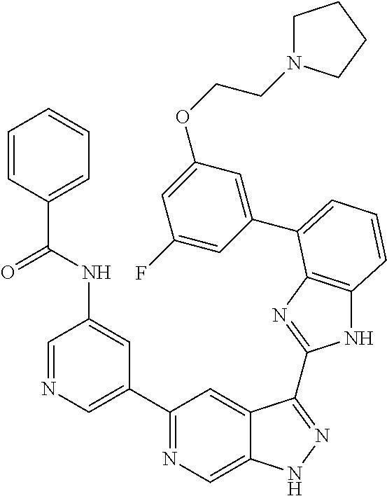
C1(C2=NC=C3C(=C2)C(C2=NC4=C(N2)C=CC=C4C2=CC(OCCN4CCCC4)=CC(F)=C2)=NN3)=CN=CC(NC(=O)C2=CC=CC=C2)=C1
